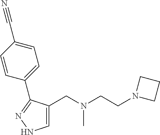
C1=C(CN(CCN2CCC2)C)C(C2=CC=C(C#N)C=C2)=NN1
